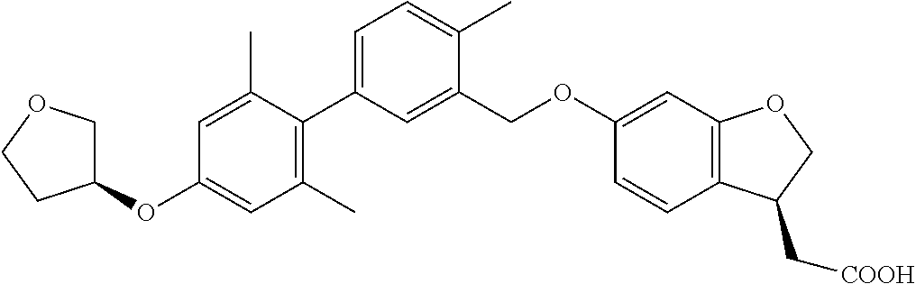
C1(C)=C(C2=CC=C(C)C(COC3=CC4=C(C=C3)C(C[COOH])CO4)=C2)C(C)=CC(OC2COCC2)=C1
